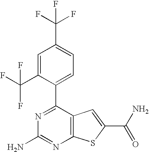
C1(C2=CC=C(C(F)(F)F)C=C2C(F)(F)F)=NC(N)=NC2=C1C=C(C(=O)N)S2
